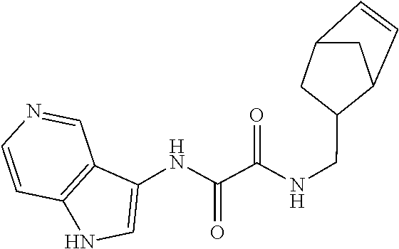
C1(NC(=O)C(=O)NCC2CC3C=CC2C3)=CNC2=C1C=NC=C2
